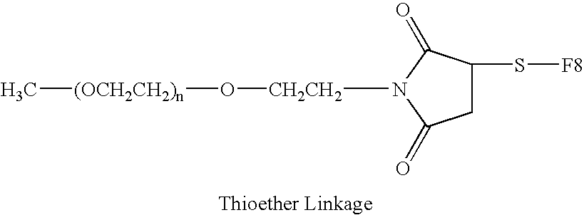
N1([CH2CH2]O[(OCH2CH2)n]C)C(=O)CC(S[F8])C1=O
